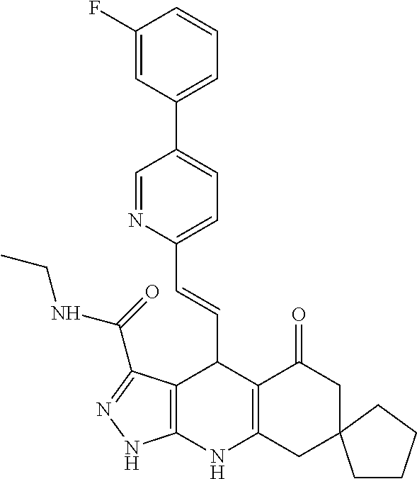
C1(F)=CC(C2=CC=C(C=CC3C4=C(NC5=C3C(=O)CC3(C5)CCCC3)NN=C4C(NCC)=O)N=C2)=CC=C1
